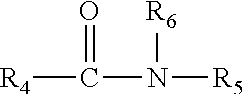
O=C([R4])N([R6])[R5]
